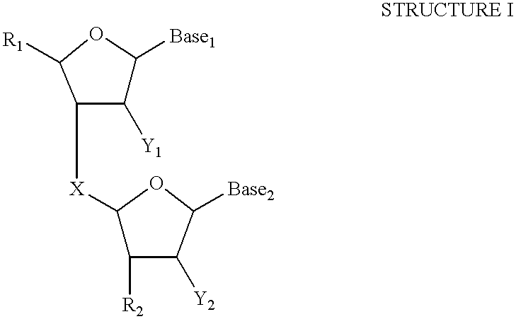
C1([Y1])C([Base1])OC([R1])C1[X]C1C([R2])C([Y2])C([Base2])O1
